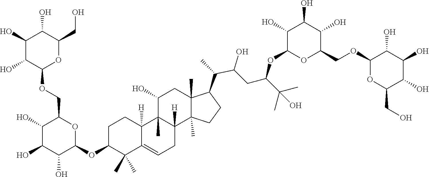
C1C=C2C(C)(C)C(OC3C(O)C(O)C(O)C(COC4C(O)C(O)C(O)C(CO)O4)O3)CCC2([H])C2(C)C1([H])C1(C)C(C)(CC2O)C(C(C)C(CC(C(C)(O)C)OC2OC(COC3OC(CO)C(O)C(O)C3O)C(O)C(O)C2O)O)CC1
